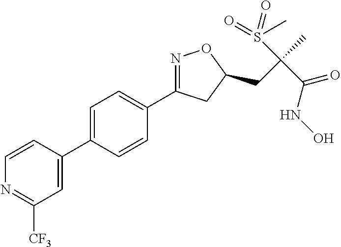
C1=C(C2=CC([CF3])=NC=C2)C=CC(C2=NOC(CC(C)(S(=O)(=O)C)C(=O)NO)C2)=C1
